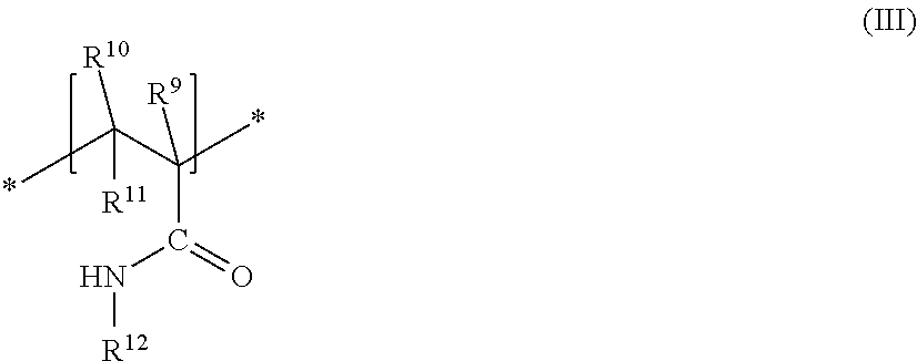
*C(C(*)(C(=O)N[R12])[R9])([R10])[R11]
